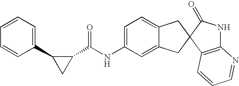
C1=C(NC(C2C(C3=CC=CC=C3)C2)=O)C=C2C(=C1)CC1(C2)C2=C(NC1=O)N=CC=C2
